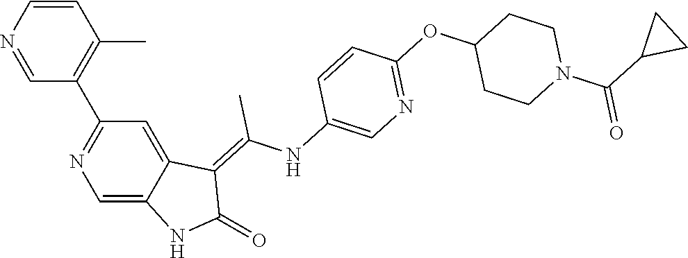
C1=CN=CC(C2=NC=C3C(=C2)C(=C(NC2=CN=C(OC4CCN(C(C5CC5)=O)CC4)C=C2)C)C(=O)N3)=C1C
